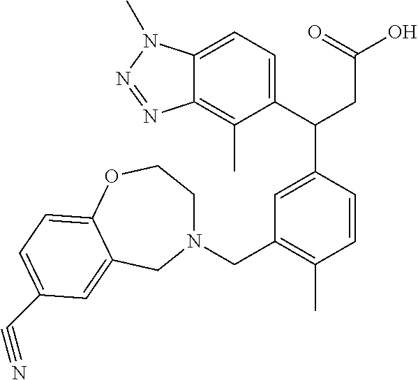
C1(C(CC(O)=O)C2=CC(CN3CCOC4=CC=C(C#N)C=C4C3)=C(C)C=C2)=CC=C2C(=C1C)N=NN2C
